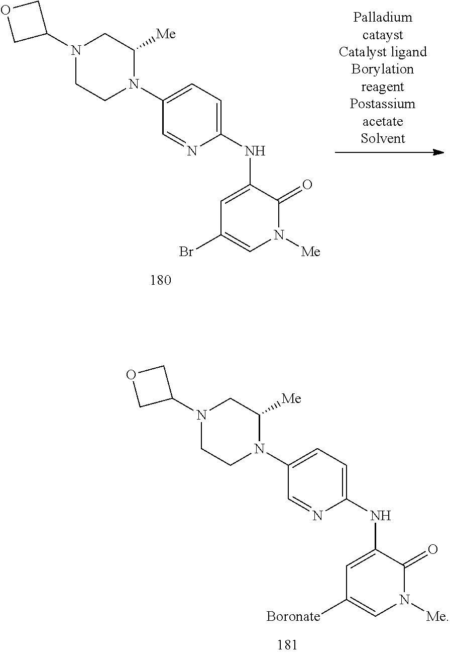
C1(NC2=CC(Br)=CN([Me])C2=O)=CC=C(N2C([Me])CN(C3COC3)CC2)C=N1.C1(NC2=CC([Boronate])=CN([Me])C2=O)=CC=C(N2C([Me])CN(C3COC3)CC2)C=N1
